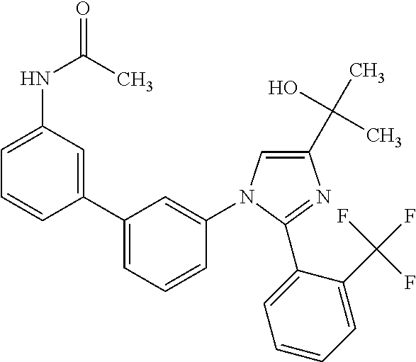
C1(C2=CC=CC(N3C=C(C(O)(C)C)N=C3C3=CC=CC=C3C(F)(F)F)=C2)=CC(NC(=O)C)=CC=C1
